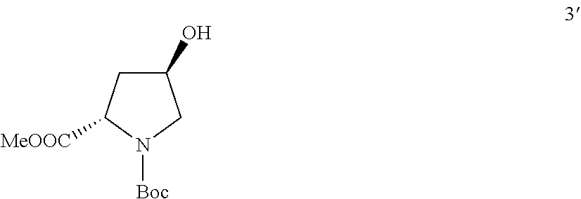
C1(O)CC([MeOOC])N([Boc])C1
